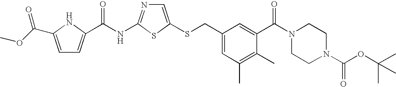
C1=C(SCC2=CC(C)=C(C)C(C(N3CCN(C(=O)OC(C)(C)C)CC3)=O)=C2)SC(NC(=O)C2=CC=C(C(OC)=O)N2)=N1
